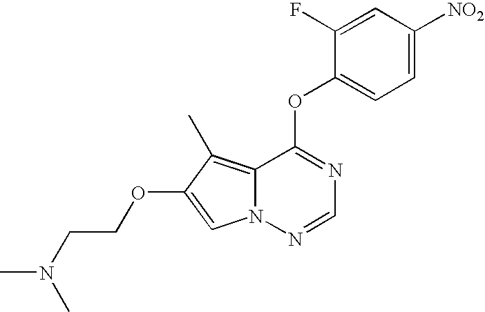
C1=C(F)C(OC2=NC=NN3C2=C(C)C(OCCN(C)C)=C3)=CC=C1[NO2]
